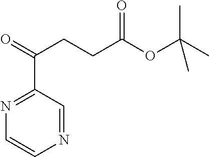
CC(OC(CCC(=O)C1=NC=CN=C1)=O)(C)C
